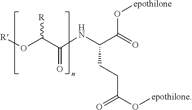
O(C(C(NC(C(=O)O[epothilone])CCC(O[epothilone])=O)=O)[R])[R]
